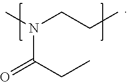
CN(CCC)C(CC)=O
